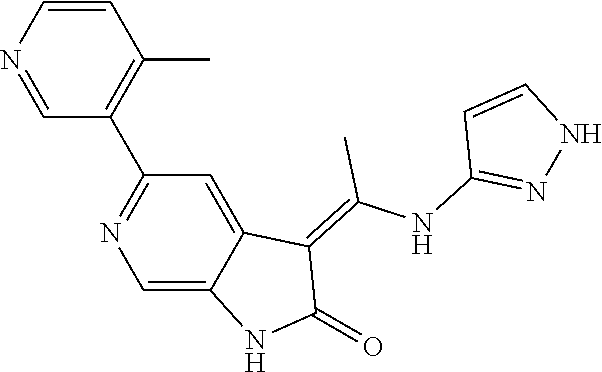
C1=CN=CC(C2=NC=C3C(=C2)C(=C(NC2=NNC=C2)C)C(=O)N3)=C1C
